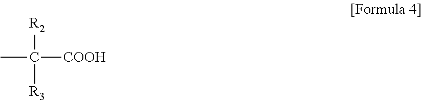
CC([COOH])([R2])[R3]
